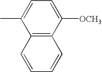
C12=C(C([OCH3])=CC=C1C)C=CC=C2
